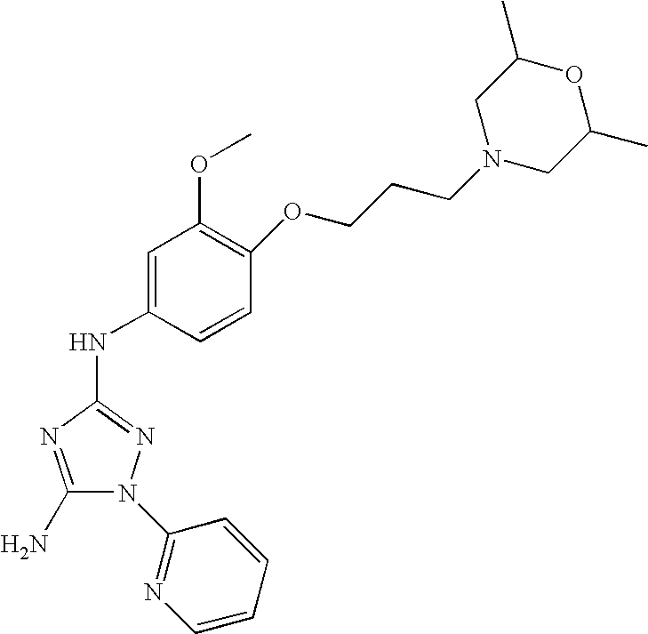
C1(N)=NC(NC2=CC(OC)=C(OCCCN3CC(C)OC(C)C3)C=C2)=NN1C1=NC=CC=C1
